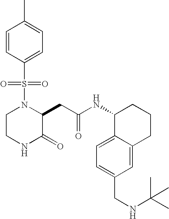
C1=CC(S(N2CCNC(=O)C2CC(NC2C3=CC=C(CNC(C)(C)C)C=C3CCC2)=O)(=O)=O)=CC=C1C
